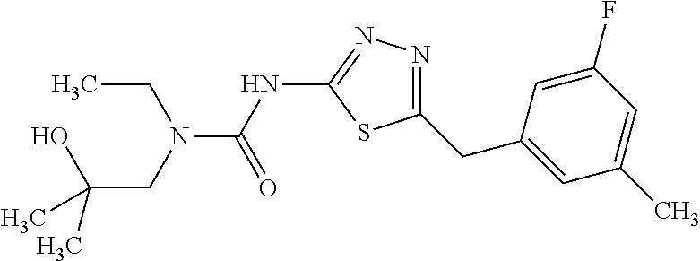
N(C(NC1=NN=C(CC2=CC(C)=CC(F)=C2)S1)=O)(CC)CC(O)(C)C
